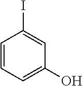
C1=CC=C(O)C=C1I
